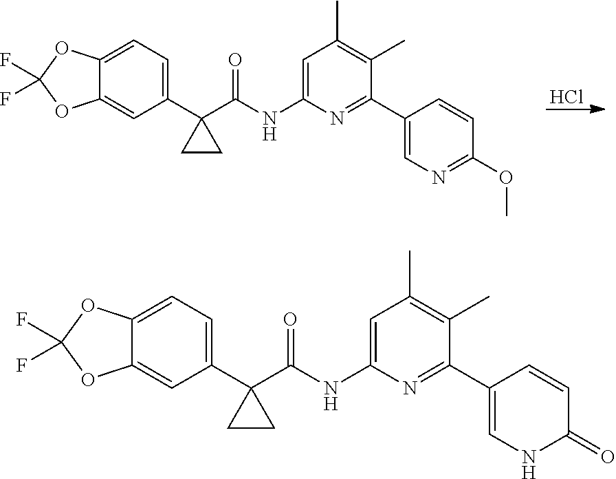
Cl.C1=C2C(=CC(C3(C(NC4=CC(C)=C(C)C(C5=CN=C(OC)C=C5)=N4)=O)CC3)=C1)OC(F)(F)O2.C1=C2C(=CC(C3(C(NC4=CC(C)=C(C)C(C5=CNC(=O)C=C5)=N4)=O)CC3)=C1)OC(F)(F)O2
